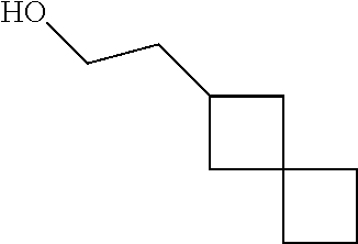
OCCC1CC2(C1)CCC2
